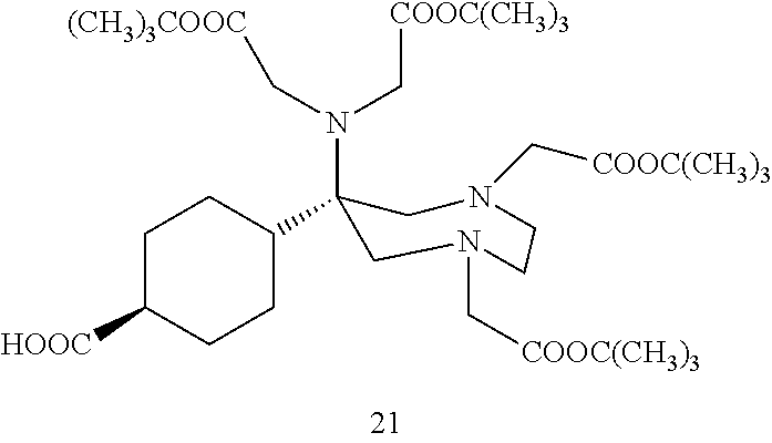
N(C[(CH3)3COOC])(C[COOC(CH3)3])C1(C2CCC([HOOC])CC2)CN(C[COOC(CH3)3])CCN(C[COOC(CH3)3])C1
